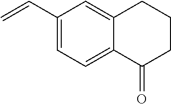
C12=CC(C=C)=CC=C1C(=O)CCC2
